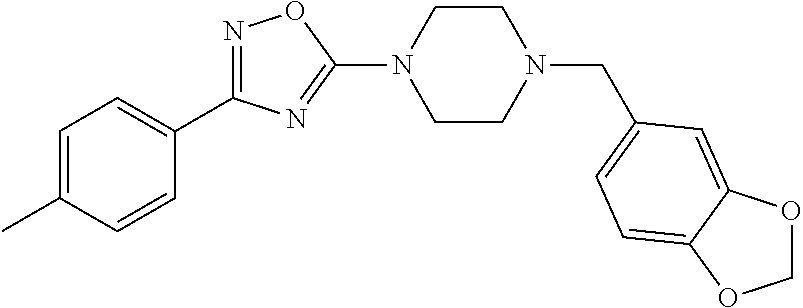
N1=C(C2=CC=C(C)C=C2)N=C(N2CCN(CC3=CC=C4C(=C3)OCO4)CC2)O1
